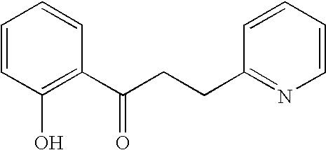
C1=CC(O)=C(C(CCC2=NC=CC=C2)=O)C=C1
